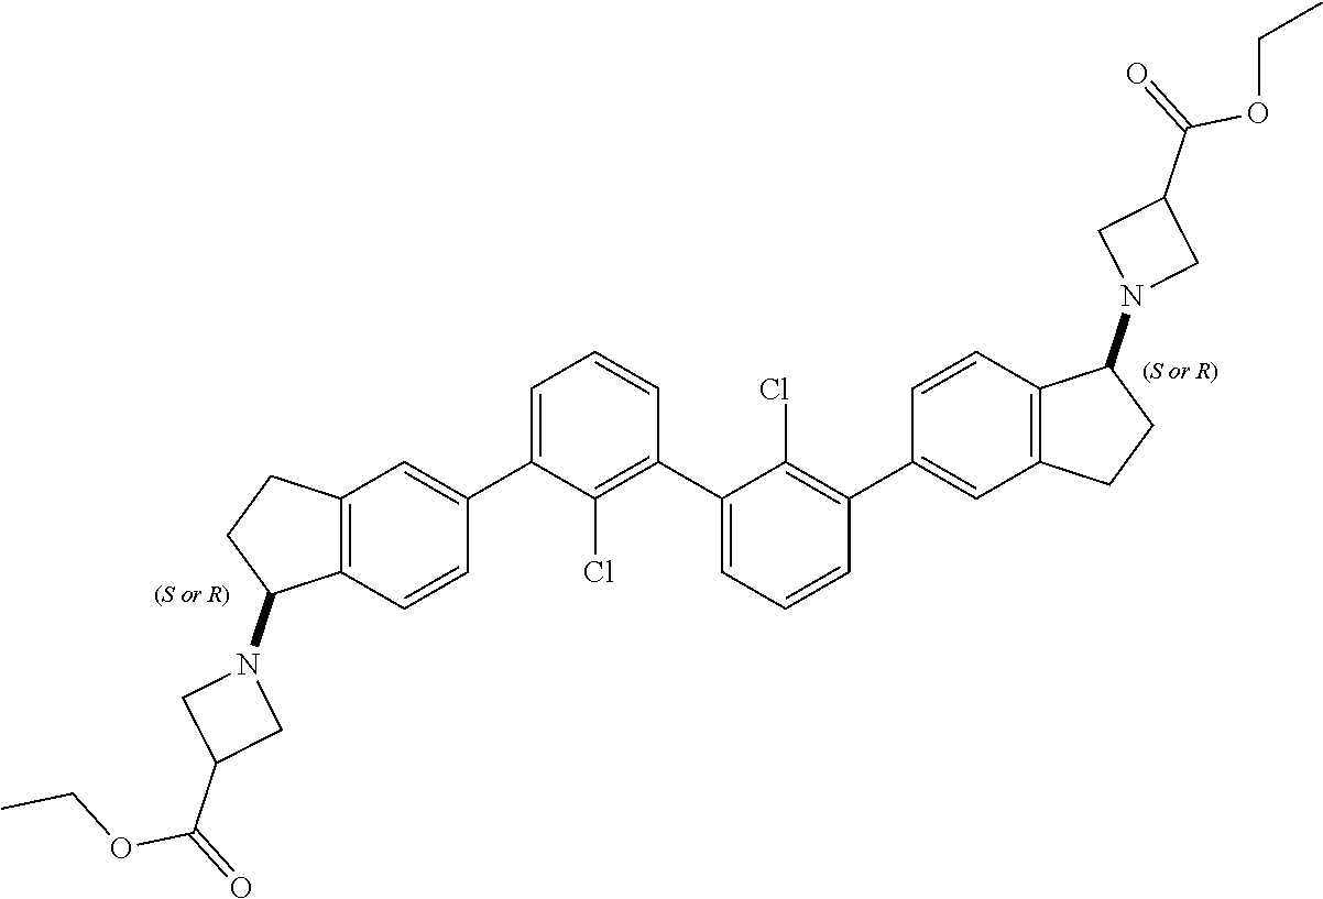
C12=C(C=CC(C3=CC=CC(C4=CC=CC(C5=CC6=C(C=C5)C(N5CC(C(=O)OCC)C5)CC6)=C4Cl)=C3Cl)=C1)C(N1CC(C(=O)OCC)C1)CC2
